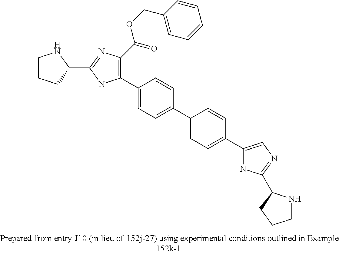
C1(C2=CC=C(C3=CC=C(C4=CN=C(C5NCCC5)N4)C=C3)C=C2)=C(C(=O)OCC2=CC=CC=C2)N=C(C2NCCC2)N1
